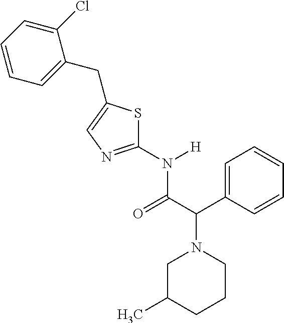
C1C(C)CCCN1C(C1=CC=CC=C1)C(N([H])C1=NC=C(CC2=CC=CC=C2Cl)S1)=O
